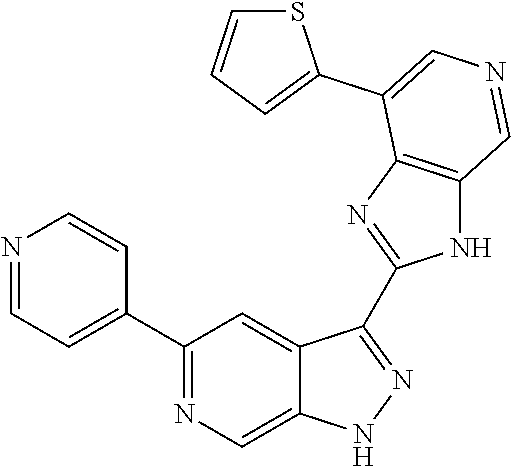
C1(C2=CC=NC=C2)=NC=C2C(=C1)C(C1=NC3=C(N1)C=NC=C3C1=CC=CS1)=NN2
